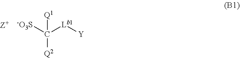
C([Q2])([-O3S])([Lb1][Y])[Q1]
